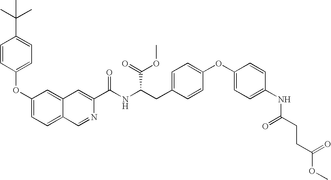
O(C1=CC=C2C(=C1)C=C(C(NC(CC1=CC=C(OC3=CC=C(NC(CCC(OC)=O)=O)C=C3)C=C1)C(OC)=O)=O)N=C2)C1=CC=C(C(C)(C)C)C=C1
